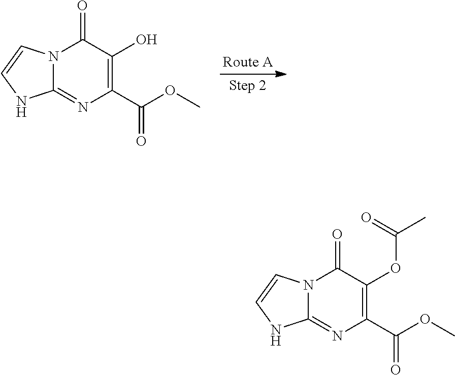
N12C(=NC(C(OC)=O)=C(O)C1=O)NC=C2.N12C(=NC(C(OC)=O)=C(OC(C)=O)C1=O)NC=C2
